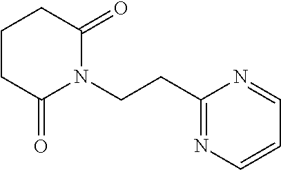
C(CN1C(=O)CCCC1=O)C1=NC=CC=N1
